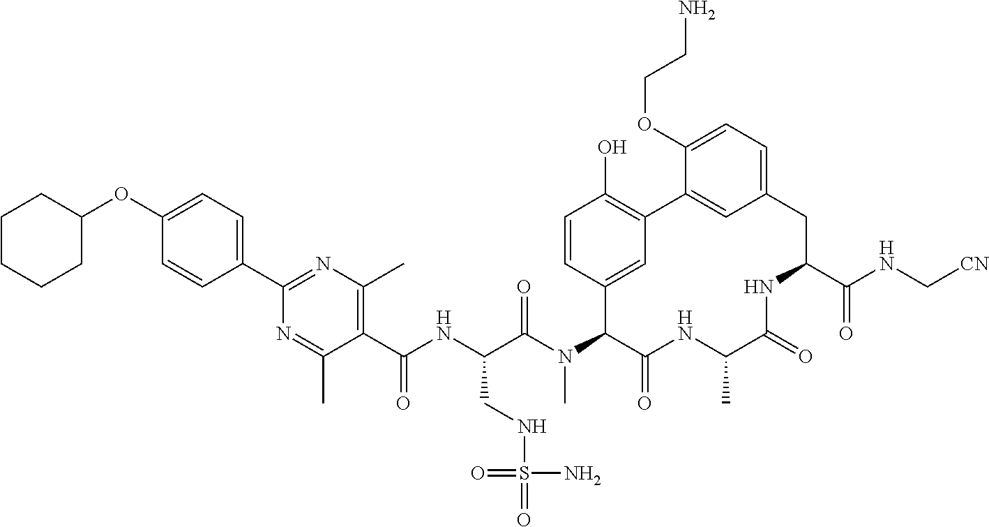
C1(C(NC(C(N(C2C(=O)NC(C)C(=O)NC(C(NC[CN])=O)CC3=CC=C(OCCN)C(=C3)C3=C(O)C=CC2=C3)C)=O)CNS(=O)(N)=O)=O)=C(C)N=C(C2=CC=C(OC3CCCCC3)C=C2)N=C1C
